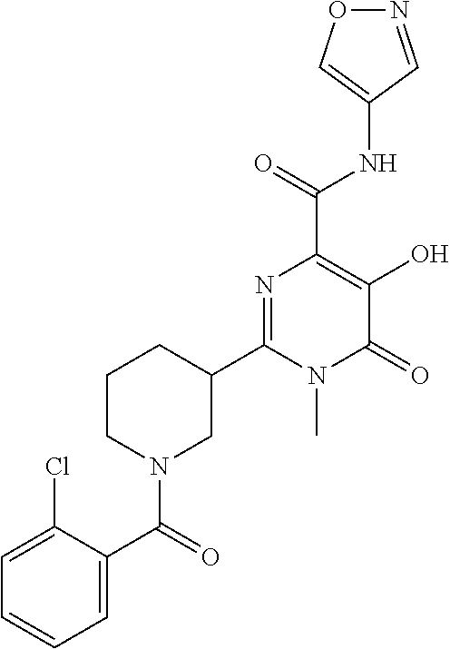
O1N=CC(NC(C2=C(O)C(=O)N(C)C(C3CCCN(C(=O)C4=CC=CC=C4Cl)C3)=N2)=O)=C1
